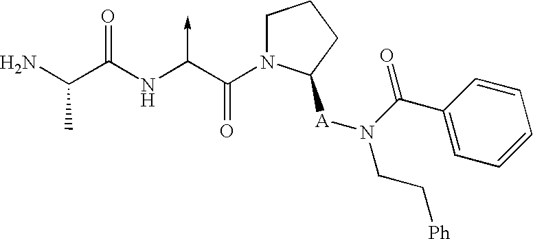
C(N)(C(NC(C(N1CCCC1[A]N(CC[Ph])C(C1=CC=CC=C1)=O)=O)->C)=O)C
